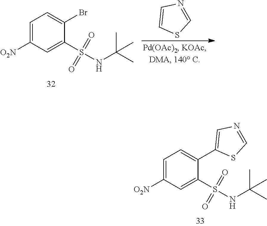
C1=C([O2N])C=C(S(NC(C)(C)C)(=O)=O)C(Br)=C1.C1=CN=CS1.C1=C([O2N])C=C(S(NC(C)(C)C)(=O)=O)C(C2=CN=CS2)=C1
